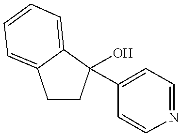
C12=CC=CC=C1CCC2(O)C1=CC=NC=C1
